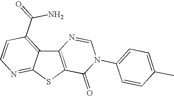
C12=C(SC3=NC=CC(C(=O)N)=C13)C(=O)N(C1=CC=C(C)C=C1)C=N2
